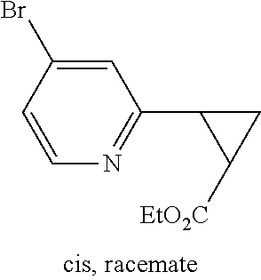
C1(Br)=CC(C2CC2[EtO2C])=NC=C1
